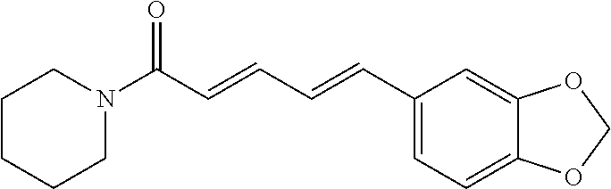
C1CCCN(C(C=CC=CC2=CC=C3C(=C2)OCO3)=O)C1
